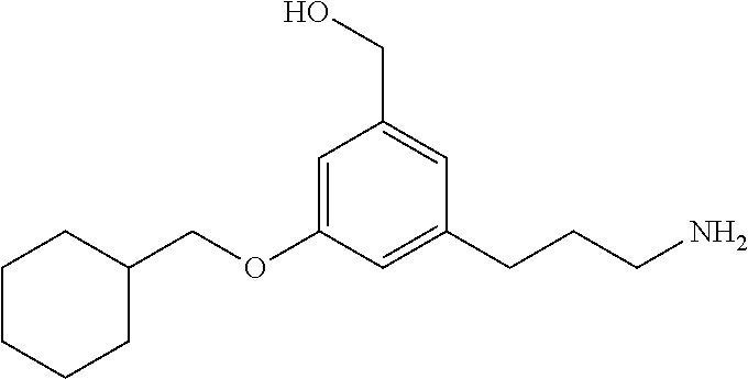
C(OC1=CC(CO)=CC(CCCN)=C1)C1CCCCC1
